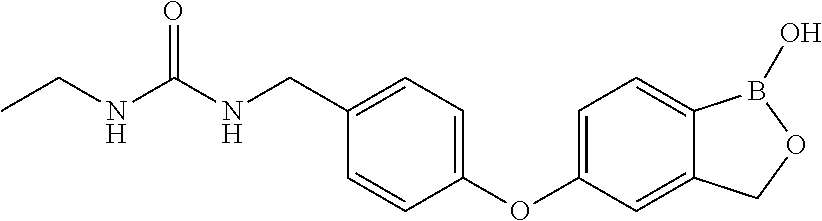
N(C(NCC1=CC=C(OC2=CC=C3C(=C2)COB3O)C=C1)=O)CC
